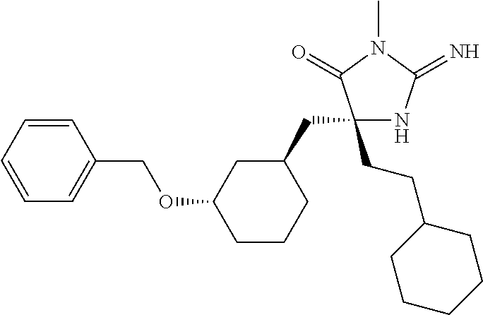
C1(CC2CC(OCC3=CC=CC=C3)CCC2)(CCC2CCCCC2)NC(=N)N(C)C1=O
